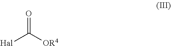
[Hal]C([OR4])=O
